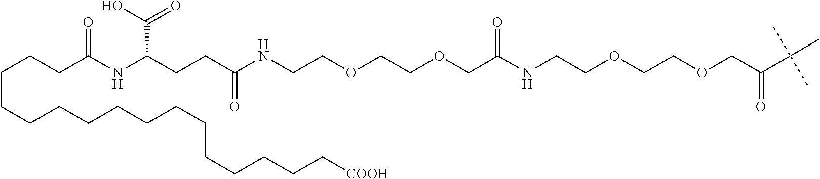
C(C(COCCOCCNC(COCCOCCNC(CCC(C(O)=O)NC(CCCCCCCCCCCCCCCC[COOH])=O)=O)=O)=O)(C)(C)C
